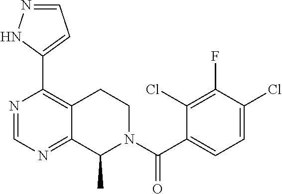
C1(C2=C3C(=NC=N2)C(C)N(C(C2=CC=C(Cl)C(F)=C2Cl)=O)CC3)=CC=NN1
